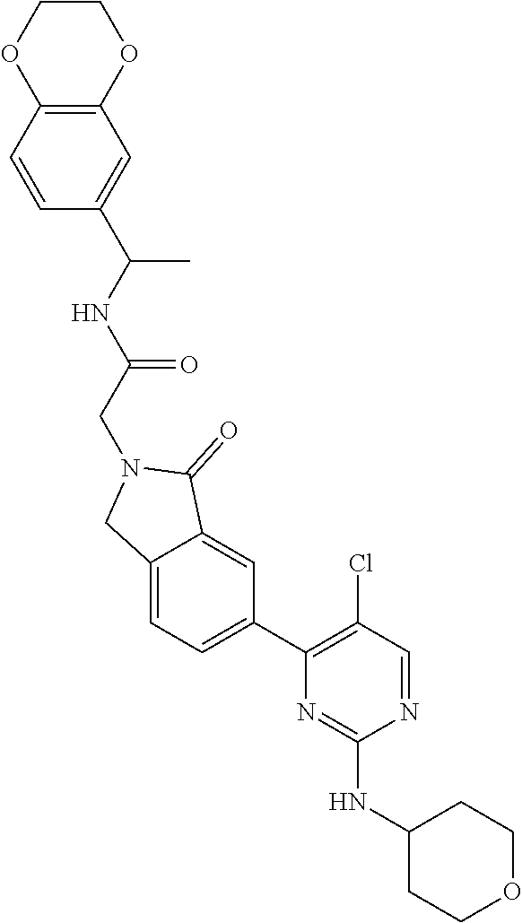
N1=CC(Cl)=C(C2=CC=C3C(=C2)C(=O)N(CC(=O)NC(C)C2=CC4=C(C=C2)OCCO4)C3)N=C1NC1CCOCC1
